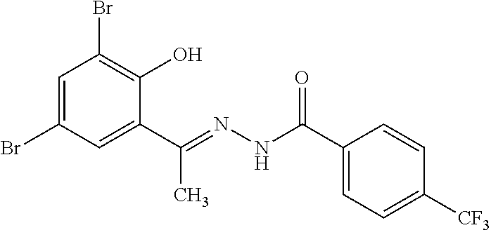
C1=C(Br)C=C(C(C)=NNC(=O)C2=CC=C([CF3])C=C2)C(O)=C1Br
